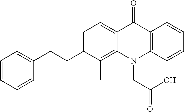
C12=C(C)C(CCC3=CC=CC=C3)=CC=C1C(=O)C1=C(N2CC(=O)O)C=CC=C1
